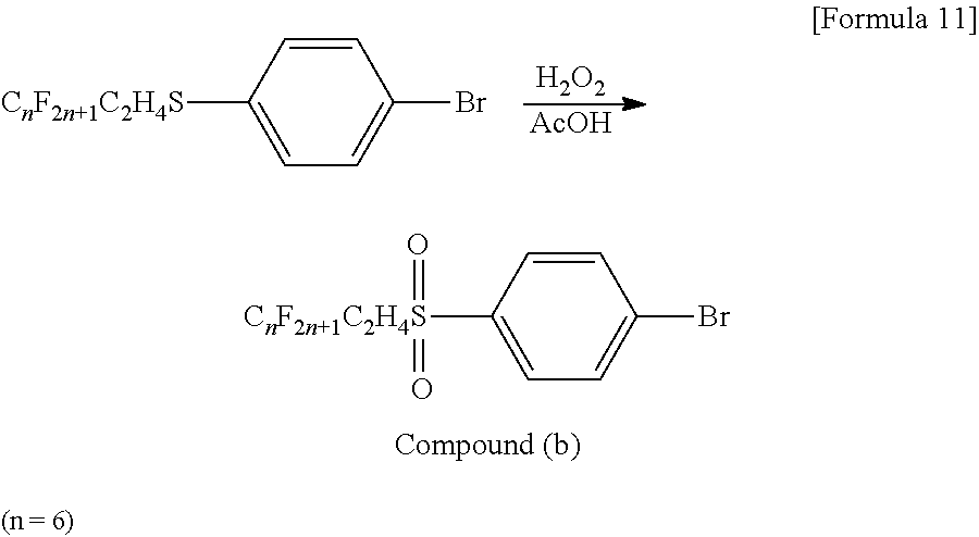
C1=CC([CnF2n+1C2H4S](=O)=O)=CC=C1Br.[H2O2].[AcOH].C1=CC([CnF2n+1C2H4S])=CC=C1Br
